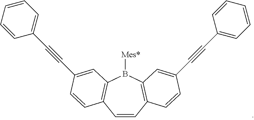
C1=CC2=C(B([Mes*])C3=C1C=CC(C#CC1=CC=CC=C1)=C3)C=C(C#CC1=CC=CC=C1)C=C2
